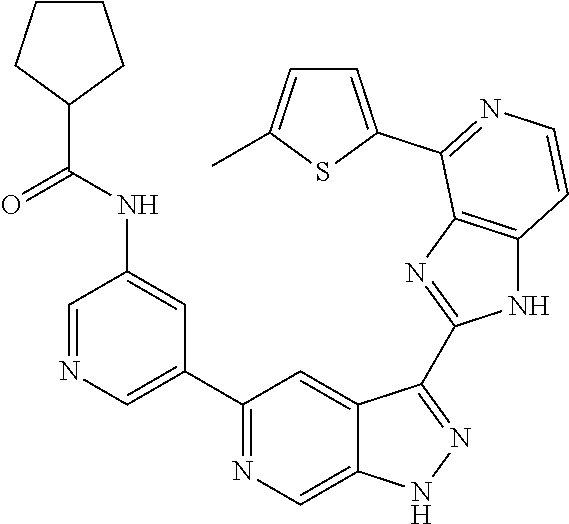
C1=NC=C(C2=NC=C3C(=C2)C(C2=NC4=C(N2)C=CN=C4C2=CC=C(C)S2)=NN3)C=C1NC(=O)C1CCCC1
